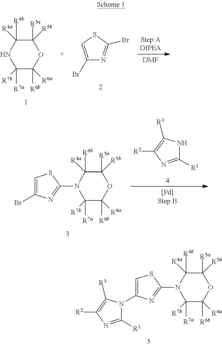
C1([R1])=NC([R2])=C([R3])N1C1=CSC(N2C([R4b])([R4a])C([R5a])([R5b])OC([R6b])([R6a])C2([R7a])[R7b])=N1.C1([R5a])([R5b])C([R4b])([R4a])NC([R7a])([R7b])C([R6b])([R6a])O1.C1(Br)=CSC(Br)=N1.[DMF].C1([R5a])([R5b])C([R4b])([R4a])N(C2=NC(Br)=CS2)C([R7a])([R7b])C([R6b])([R6a])O1.C1([R1])=NC([R2])=C([R3])N1
